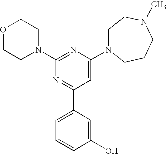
C1(N2CCOCC2)=NC(N2CCN(C)CCC2)=CC(C2=CC=CC(O)=C2)=N1
